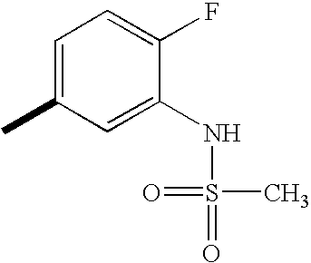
CC1=CC=C(F)C(NS(=O)(C)=O)=C1
